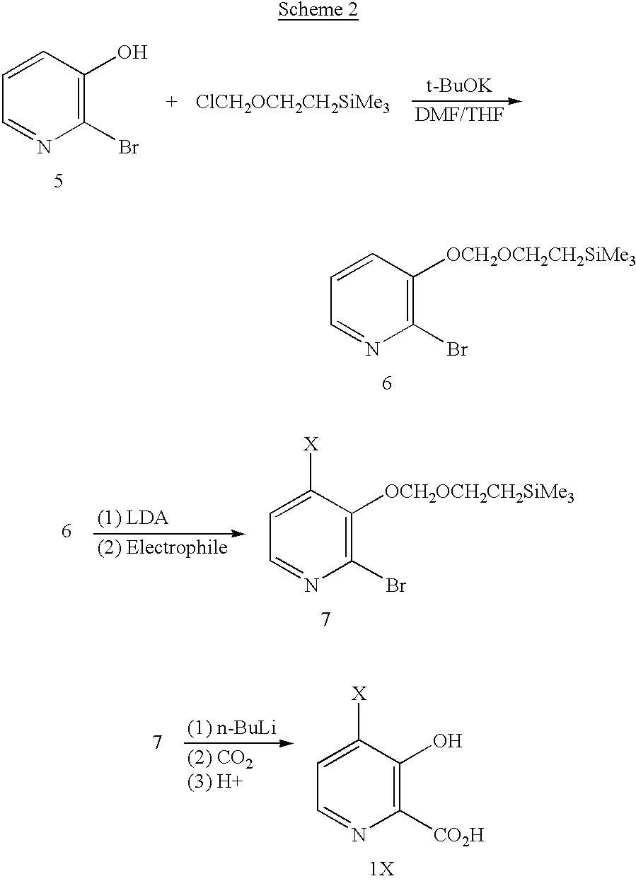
C1(Br)=C(O)C=CC=N1.C1(Br)=C([OCH2OCH2CH2SiMe3])C=CC=N1.C1(Br)=C([OCH2OCH2CH2SiMe3])C([X])=CC=N1.C1([CO2H])=C(O)C([X])=CC=N1.[1X]
